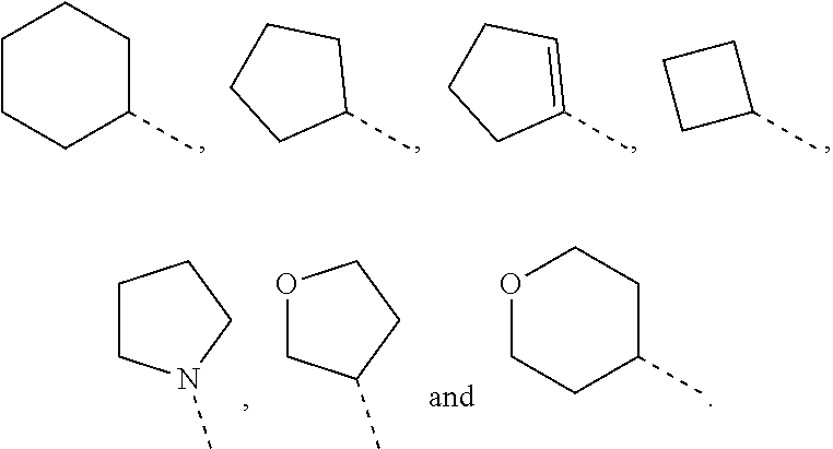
C1CCC(C)CC1.C1(C)CCCC1.C1(C)=CCCC1.C1(C)CCC1.C1CN(C)CC1.O1CC(C)CC1.O1CCC(C)CC1
